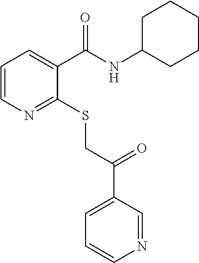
C1=CN=C(SCC(=O)C2=CC=CN=C2)C(C(NC2CCCCC2)=O)=C1
